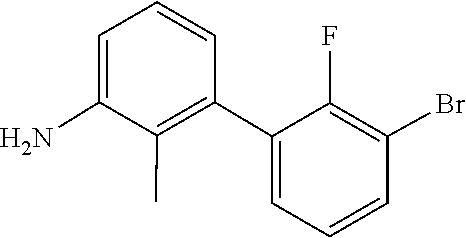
C1(C2=CC=CC(Br)=C2F)=C(C)C(N)=CC=C1
